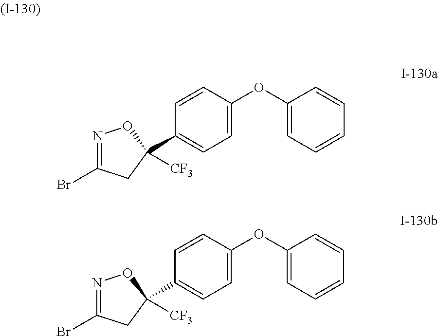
C1=C(OC2=CC=CC=C2)C=CC(C2([CF3])CC(Br)=NO2)=C1.C1=C(OC2=CC=CC=C2)C=CC(C2([CF3])CC(Br)=NO2)=C1
